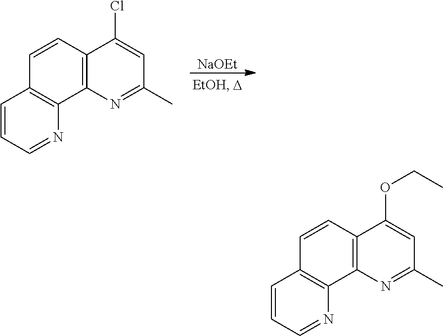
[NaOEt].C1=CC=NC2=C1C=CC1=C2N=C(C)C=C1Cl.C1=CC=NC2=C1C=CC1=C2N=C(C)C=C1OCC
